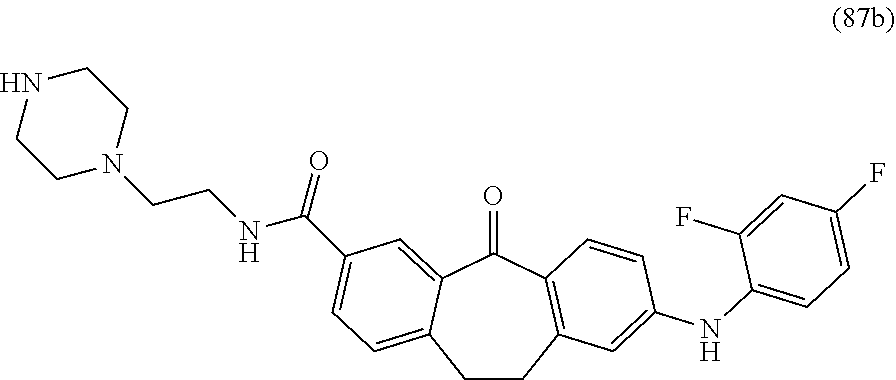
C1CC2=C(C(=O)C3=CC(C(NCCN4CCNCC4)=O)=CC=C13)C=CC(NC1=CC=C(F)C=C1F)=C2
